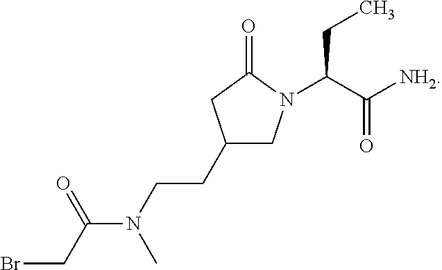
C1(CCN(C(CBr)=O)C)CN(C(C([NH2])=O)CC)C(=O)C1
